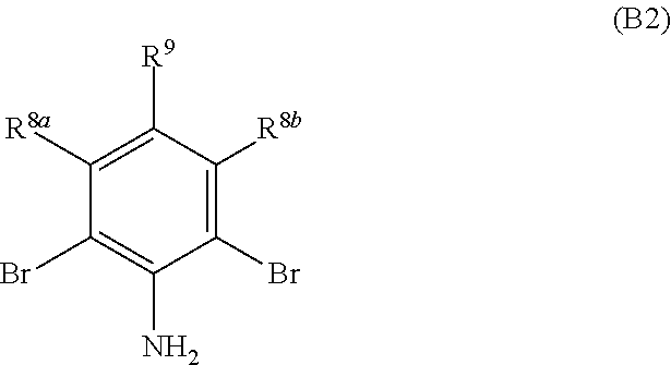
C1([R8a])=C([R9])C([R8b])=C(Br)C(N)=C1Br
